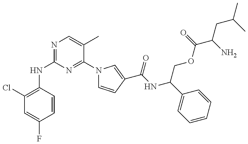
N(C1=NC=C(C)C(N2C=CC(C(NC(C3=CC=CC=C3)COC(C(N)CC(C)C)=O)=O)=C2)=N1)C1=C(Cl)C=C(F)C=C1
